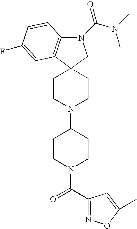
C12(CCN(C3CCN(C(C4=NOC(C)=C4)=O)CC3)CC1)C1=C(N(C(N(C)C)=O)C2)C=CC(F)=C1
